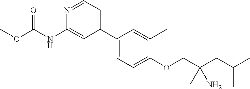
C1(C2=CC=NC(NC(OC)=O)=C2)=CC=C(OCC(CC(C)C)(C)N)C(C)=C1
